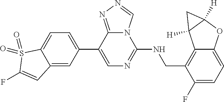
C1(C2=CC=C3C(=C2)C=C(F)S3(=O)=O)=CN=C(NCC2=C3C(=CC=C2F)OC2([H])C3([H])C2)N2C1=NN=C2
